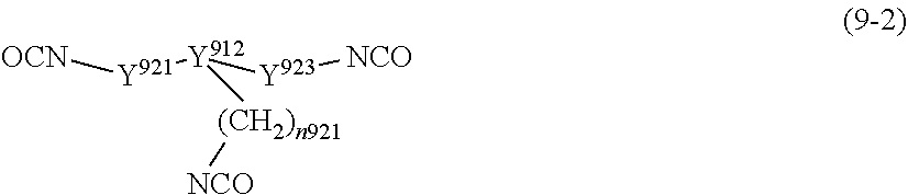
[Y923]([NCO])[Y912]([Y921][OCN])[(CH2)n921][NCO]
